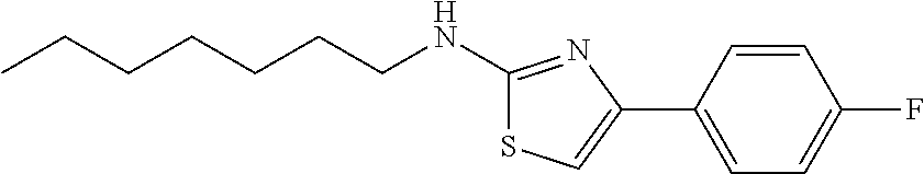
CCCCCCCNC1=NC(C2=CC=C(F)C=C2)=CS1
